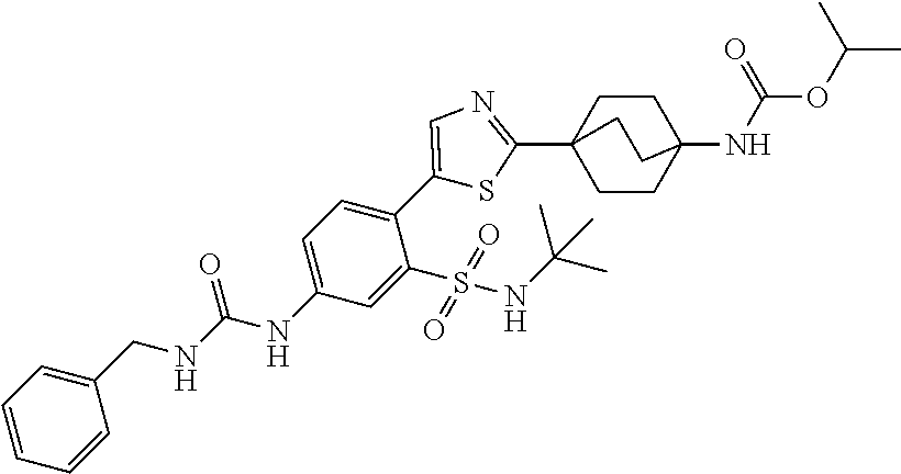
C1=C(NC(=O)NCC2=CC=CC=C2)C=C(S(=O)(=O)NC(C)(C)C)C(C2=CN=C(C34CCC(NC(OC(C)C)=O)(CC3)CC4)S2)=C1
